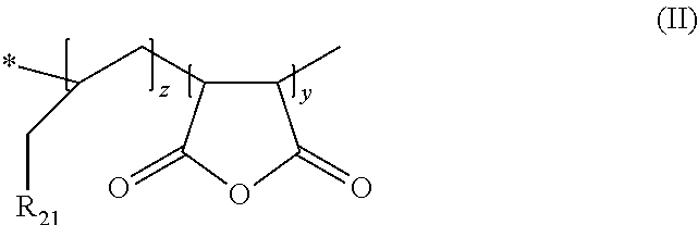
C1(C)C(CC(*)C[R21])C(=O)OC1=O
